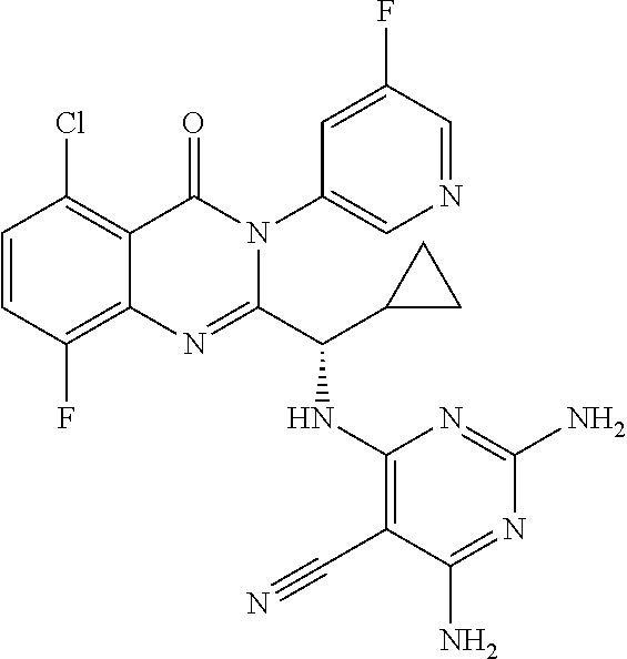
C1=CC(F)=C2C(=C1Cl)C(=O)N(C1=CN=CC(F)=C1)C(C(C1CC1)NC1=C(C#N)C(N)=NC(N)=N1)=N2
